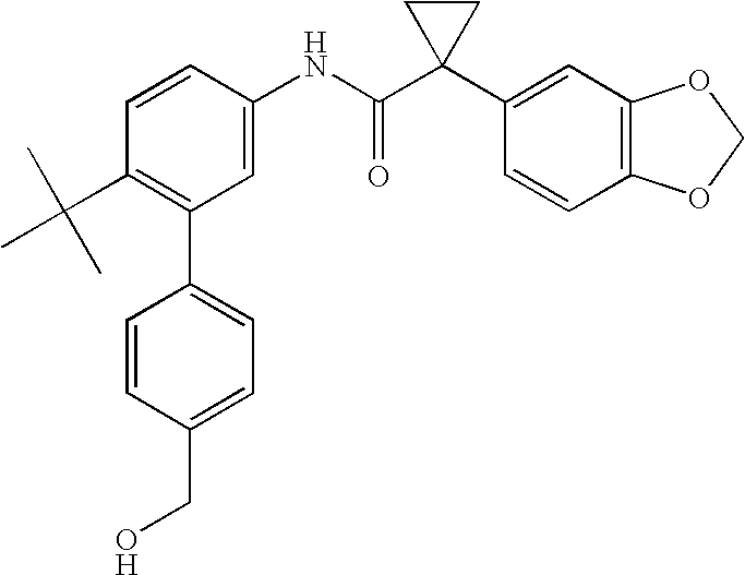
C1=CC(NC(C2(C3=CC4=C(C=C3)OCO4)CC2)=O)=CC(C2=CC=C(CO)C=C2)=C1C(C)(C)C
